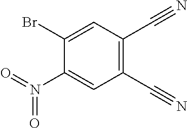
C1(Br)=CC(C#N)=C(C#N)C=C1N(=O)=O
